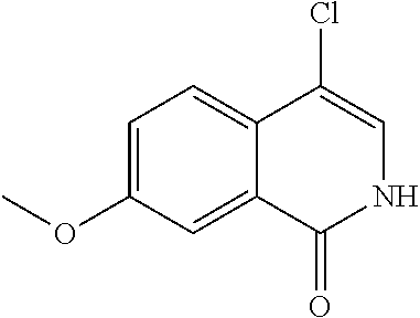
C1=C(OC)C=C2C(=C1)C(Cl)=CNC2=O
